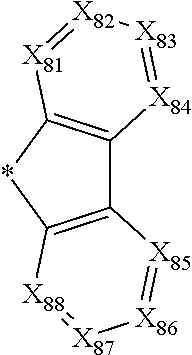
C12=C(*C3=C1[X84]=[X83][X82]=[X81]3)[X88]=[X87][X86]=[X85]2
